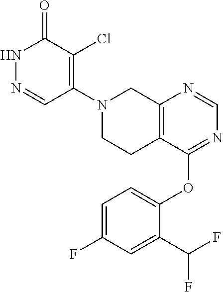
C1=NC2=C(C(OC3=CC=C(F)C=C3C(F)F)=N1)CCN(C1=C(Cl)C(=O)NN=C1)C2
